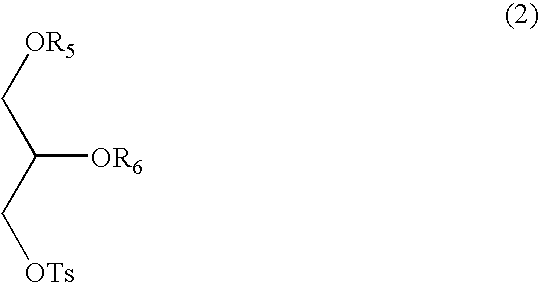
C([OR6])(C[OTs])C[OR5]
